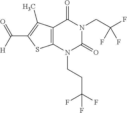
C12=C(N(CCC(F)(F)F)C(=O)N(CC(F)(F)F)C1=O)SC(C([H])=O)=C2C
